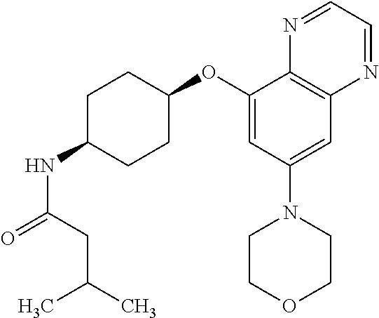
C1(OC2CCC(NC(=O)CC(C)C)CC2)=CC(N2CCOCC2)=CC2=C1N=CC=N2
